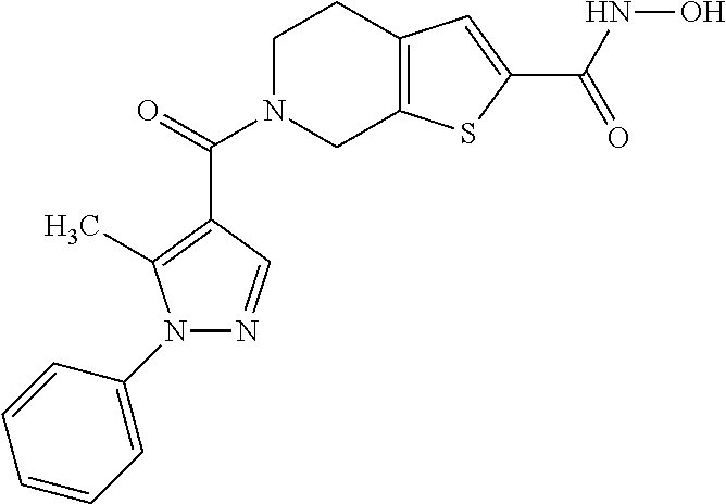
C1N(C(=O)C2=C(C)N(C3=CC=CC=C3)N=C2)CC2=C(C1)C=C(C(NO)=O)S2
